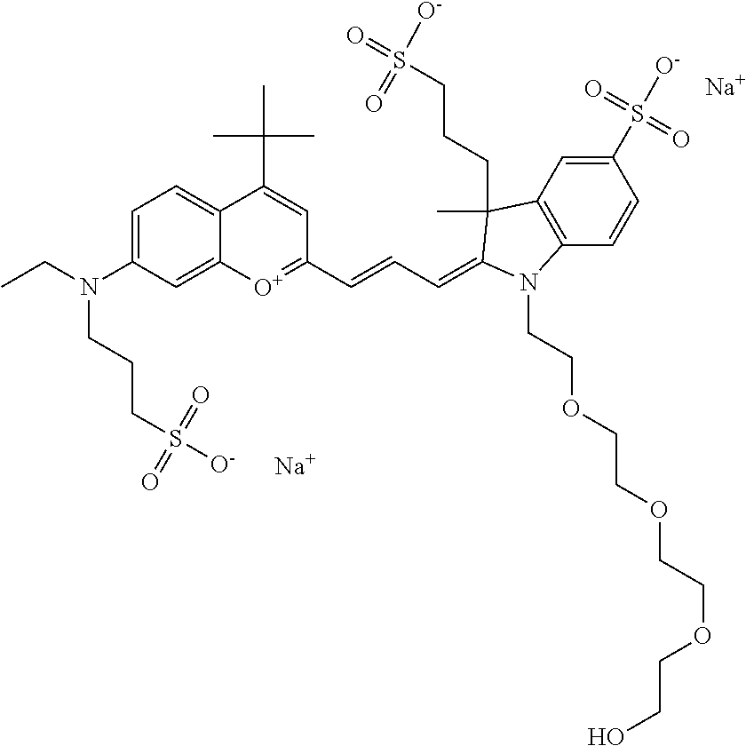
[Na].[Na].CCN(C1=CC=C2C(=C1)[O+]=C(C=CC=C1C(C)(CCCS(=O)([O-])=O)C3=C(C=CC(S([O-])(=O)=O)=C3)N1CCOCCOCCOCCO)C=C2C(C)(C)C)CCCS([O-])(=O)=O
